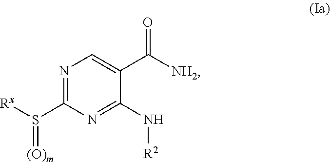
N1=C(S(=[(O)m])[Rx])N=C(N[R2])C(C(=O)[NH2])=C1
